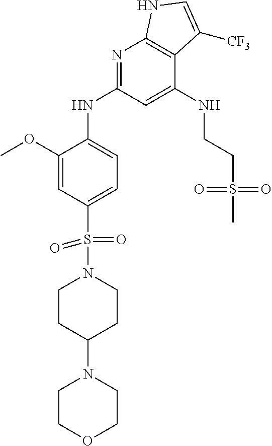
C1COCCN1C1CCN(S(=O)(=O)C2=CC=C(NC3=NC4=C(C(NCCS(C)(=O)=O)=C3)C([CF3])=CN4)C(OC)=C2)CC1
